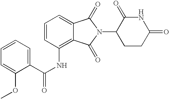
N1C(=O)CCC(N2C(=O)C3=CC=CC(NC(C4=CC=CC=C4OC)=O)=C3C2=O)C1=O
